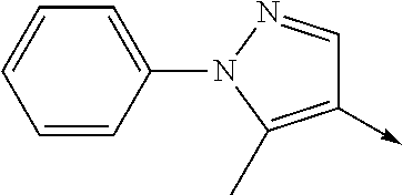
C1=CC(N2C(C)=C(->C)C=N2)=CC=C1
